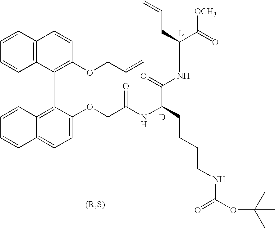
C1=CC2=C(C=C1)C(C1=C3C(=CC=C1OCC(NC(C(NC(C([OCH3])=O)CC=C)=O)CCCCNC(OC(C)(C)C)=O)=O)C=CC=C3)=C(OCC=C)C=C2.[D].[L]
